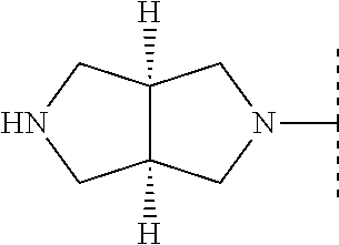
C12([H])C([H])(CN(C(C)C)C1)CNC2
